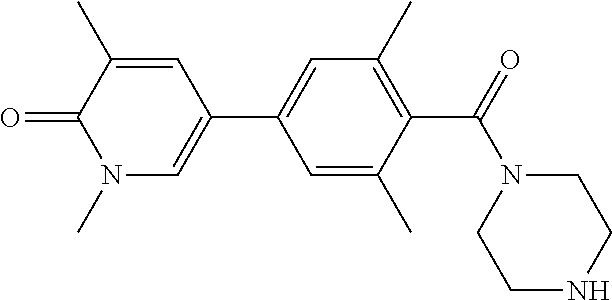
O=C1C(C)=CC(C2=CC(C)=C(C(N3CCNCC3)=O)C(C)=C2)=CN1C
